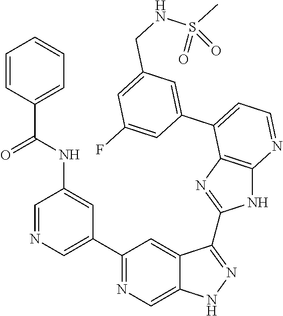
C1=NC=C(C2=NC=C3C(=C2)C(C2=NC4=C(N2)N=CC=C4C2=CC(CNS(C)(=O)=O)=CC(F)=C2)=NN3)C=C1NC(=O)C1=CC=CC=C1
